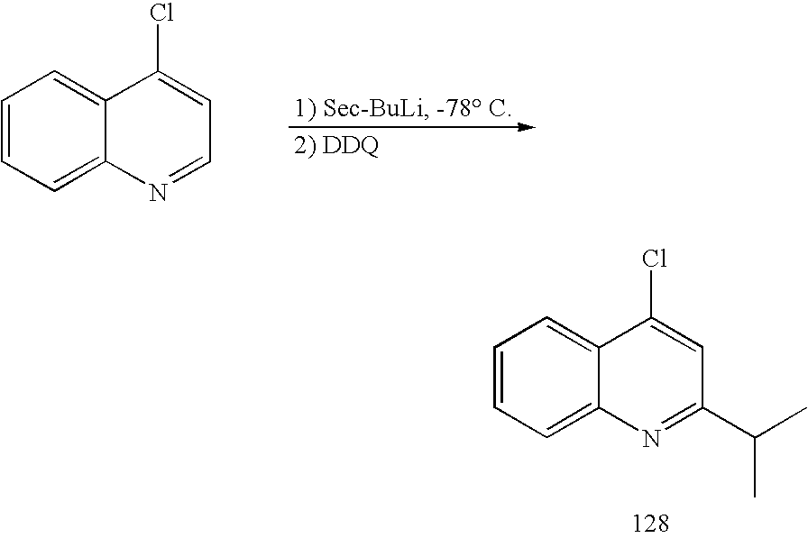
C1=C2C(=CC=C1)C(Cl)=CC=N2.C1=C2C(=CC=C1)C(Cl)=CC(C(C)C)=N2
